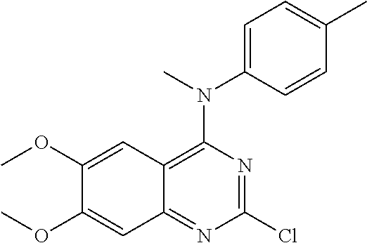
C1=C(N(C2=C3C(=NC(Cl)=N2)C=C(OC)C(OC)=C3)C)C=CC(C)=C1
